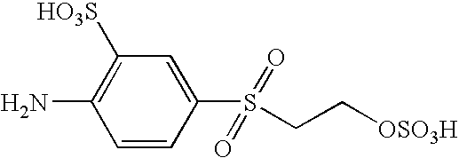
C1=CC(S(CC[OSO3H])(=O)=O)=CC([HO3S])=C1N
